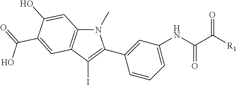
C12=C(C(I)=C(C3=CC(NC(C([R1])=O)=O)=CC=C3)N1C)C=C(C(=O)O)C(O)=C2
